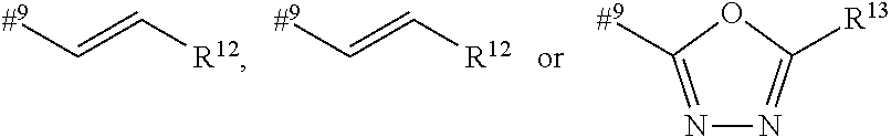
C(=C[R12])[#9].C(=C[R12])[#9].N1=C([#9])OC([R13])=N1
